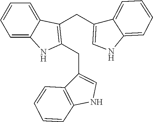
C1=CC=C2C(=C1)C(CC1=CNC3=CC=CC=C13)=C(CC1=CNC3=C1C=CC=C3)N2
